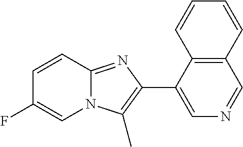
C1=CC2=NC(C3=CN=CC4=C3C=CC=C4)=C(C)N2C=C1F
